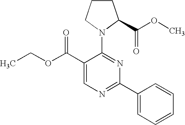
C1(C(OCC)=O)=CN=C(C2=CC=CC=C2)N=C1N1C(C(OC)=O)CCC1
